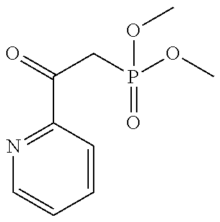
C1(C(CP(=O)(OC)OC)=O)=NC=CC=C1
